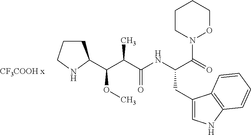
C1CCNC1C(C(C(NC(C(N1OCCCC1)=O)CC1=CNC2=C1C=CC=C2)=O)C)OC
